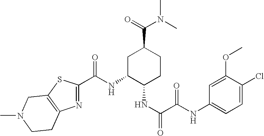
C(NC1C(NC(C(=O)NC2=CC=C(Cl)C(OC)=C2)=O)CCC(C(N(C)C)=O)C1)(=O)C1=NC2=C(S1)CN(C)CC2
